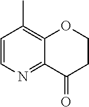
C12=C(C)C=CN=C1C(=O)CCO2
